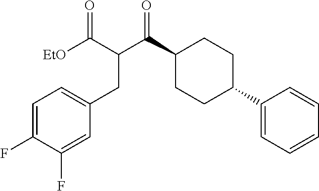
C1(C(C(CC2=CC=C(F)C(F)=C2)C(=O)[EtO])=O)CCC(C2=CC=CC=C2)CC1
